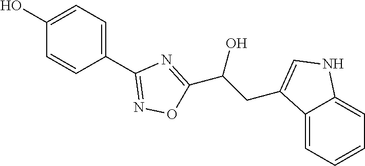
C1(O)=CC=C(C2=NOC(C(CC3=CNC4=CC=CC=C43)O)=N2)C=C1
